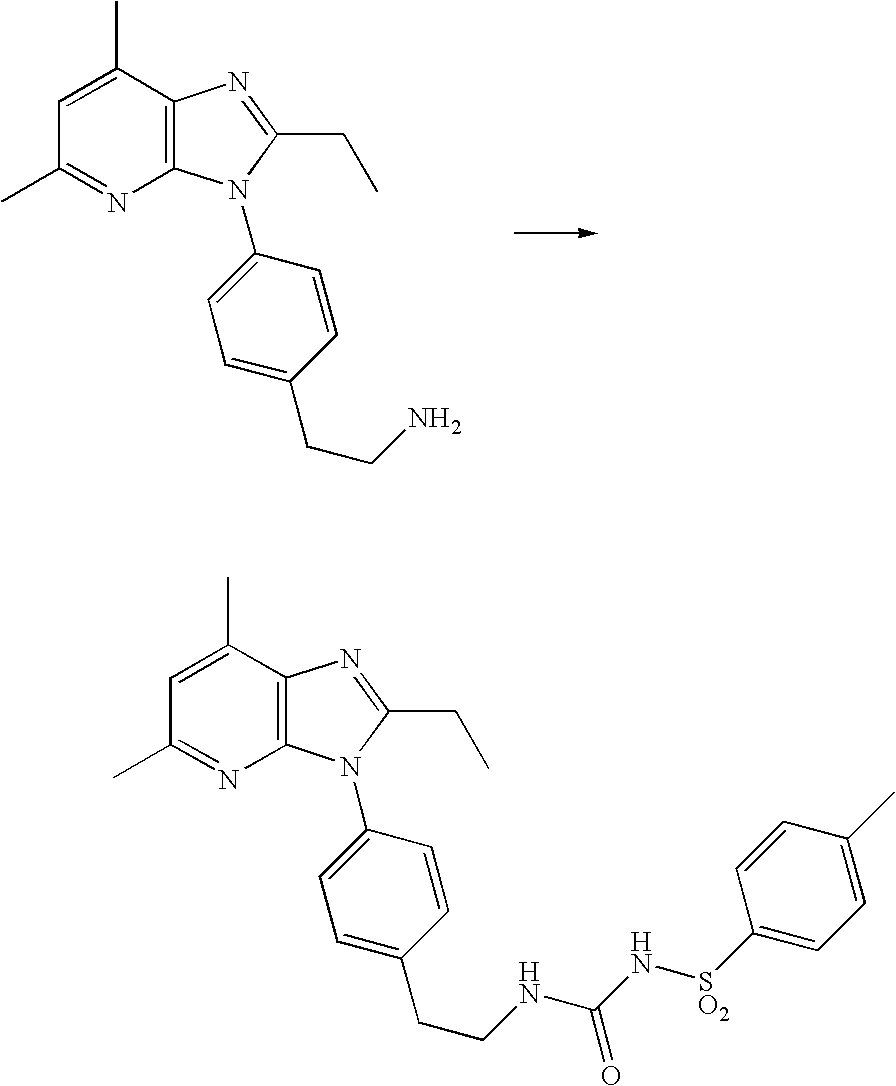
C12=C(C(C)=CC(C)=N1)N=C(CC)N2C1=CC=C(CCN)C=C1.C12=C(C(C)=CC(C)=N1)N=C(CC)N2C1=CC=C(CCNC(N[SO2]C2=CC=C(C)C=C2)=O)C=C1
